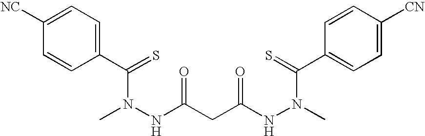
CN(NC(CC(NN(C)C(=S)C1=CC=C([CN])C=C1)=O)=O)C(C1=CC=C([NC])C=C1)=S
